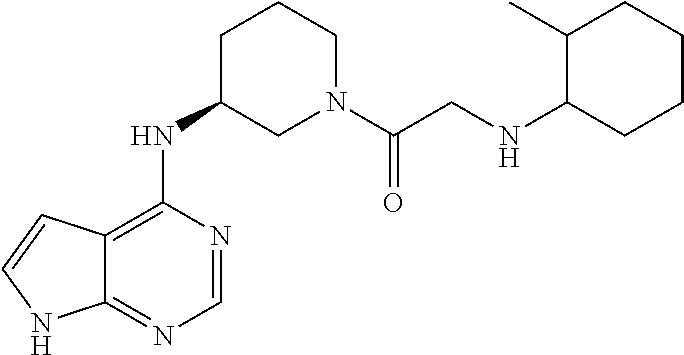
N(C1CN(C(CNC2CCCCC2C)=O)CCC1)C1=C2C(=NC=N1)NC=C2
